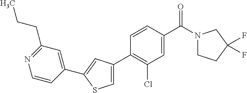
C1(C2=CC(C3=C(Cl)C=C(C(N4CCC(F)(F)C4)=O)C=C3)=CS2)=CC(CCC)=NC=C1
